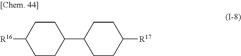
C1CC(C2CCC([R17])CC2)CCC1[R16]
